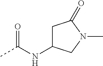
CC(=O)NC1CC(=O)N(C)C1
